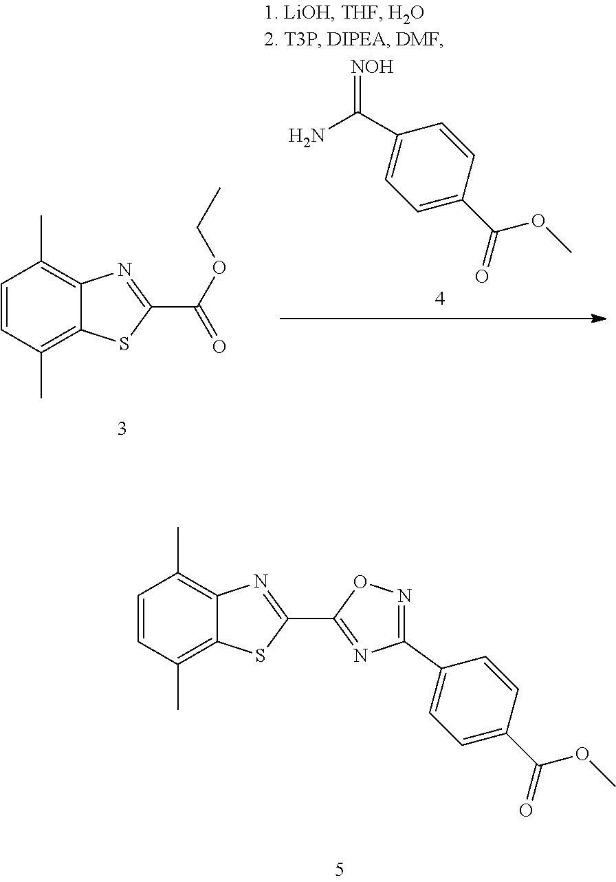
C1=CC(C)=C2C(=C1C)N=C(C1=NC(C3=CC=C(C(OC)=O)C=C3)=NO1)S2.NC(C1=CC=C(C(OC)=O)C=C1)=[NOH].C1=CC(C)=C2C(=C1C)N=C(C(OCC)=O)S2
